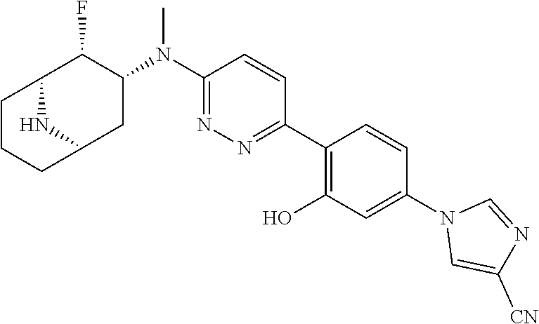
C1(N(C2=NN=C(C3=C(O)C=C(N4C=C([CN])N=C4)C=C3)C=C2)C)C(F)C2CCCC(C1)N2
